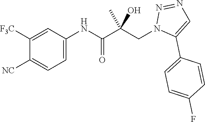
C1=C(NC(C(CN2C(C3=CC=C(F)C=C3)=CN=N2)(C)O)=O)C=C([F3C])C([NC])=C1
